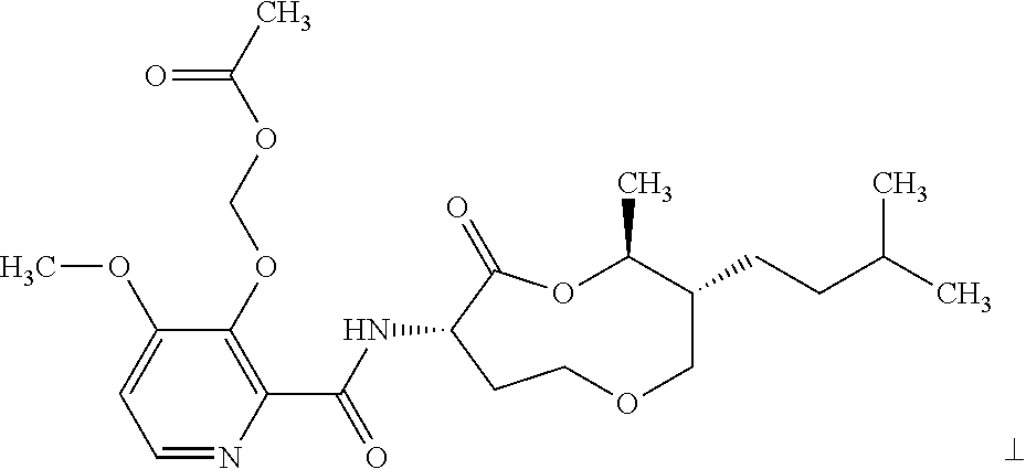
C1=NC(C(NC2C(=O)OC(C)C(CCC(C)C)COCC2)=O)=C(OCOC(C)=O)C(OC)=C1
